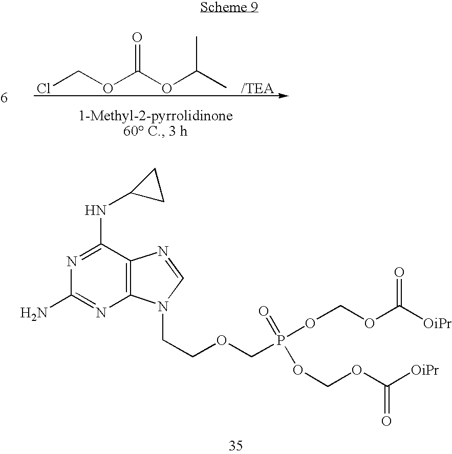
ClCOC(OC(C)C)=O.[/TEA].C1(NC2CC2)=NC(N)=NC2=C1N=CN2CCOCP(OCOC([OiPr])=O)(=O)OCOC([OiPr])=O
